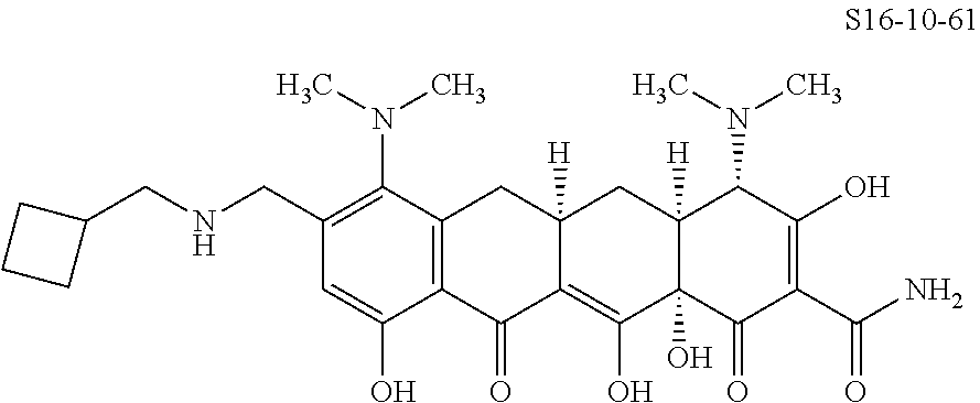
C1(CNCC2CCC2)=C(N(C)C)C2=C(C(O)=C1)C(=O)C1=C(O)C3(O)C([H])(CC1([H])C2)C(N(C)C)C(O)=C(C(N)=O)C3=O
